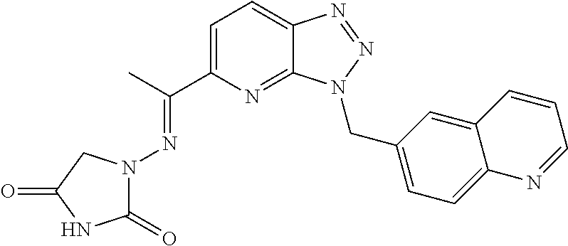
C(C)(C1=CC=C2C(=N1)N(CC1=CC=C3C(=C1)C=CC=N3)N=N2)=NN1C(=O)NC(=O)C1
